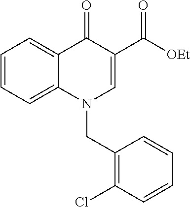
C1=CC=C2C(=C1)C(=O)C(C([OEt])=O)=CN2CC1=C(Cl)C=CC=C1
